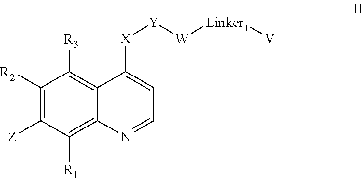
C1([R2])=C([Z])C([R1])=C2C(=C1[R3])C([X][Y][W][Linker1][V])=CC=N2
